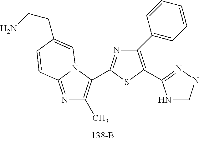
C1(C2=CC=CC=C2)=C(C2=NNCN2)SC(C2=C(C)N=C3N2C=C(CCN)C=C3)=N1
